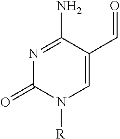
N1=C(N)C(C=O)=CN([R])C1=O
